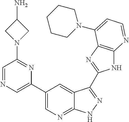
C1(C2=CN=C3C(=C2)C(C2=NC4=C(N2)N=CC=C4N2CCCCC2)=NN3)=CN=CC(N2CC(N)C2)=N1
